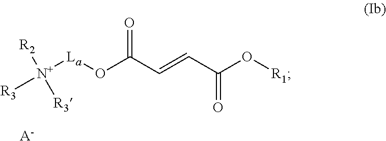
[R3][N+]([La]OC(C=CC(O[R1])=O)=O)([R3])[R2].[A-]
